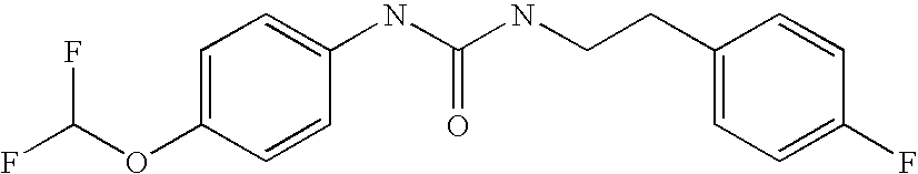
FC(OC1=CC=C(NC(NCCC2=CC=C(F)C=C2)=O)C=C1)F
